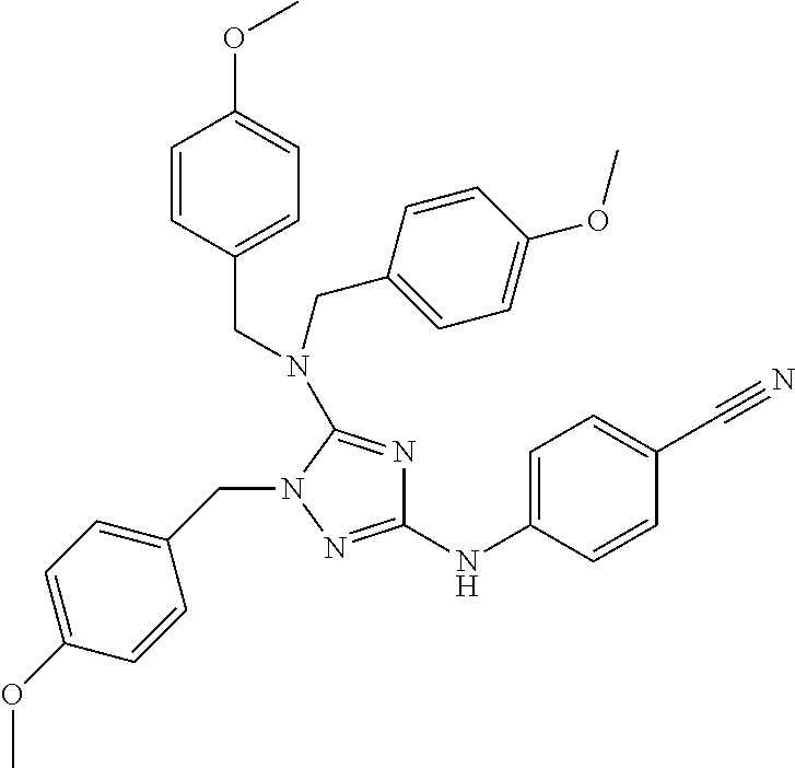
C1=C(OC)C=CC(CN2C(N(CC3=CC=C(OC)C=C3)CC3=CC=C(OC)C=C3)=NC(NC3=CC=C(C#N)C=C3)=N2)=C1
